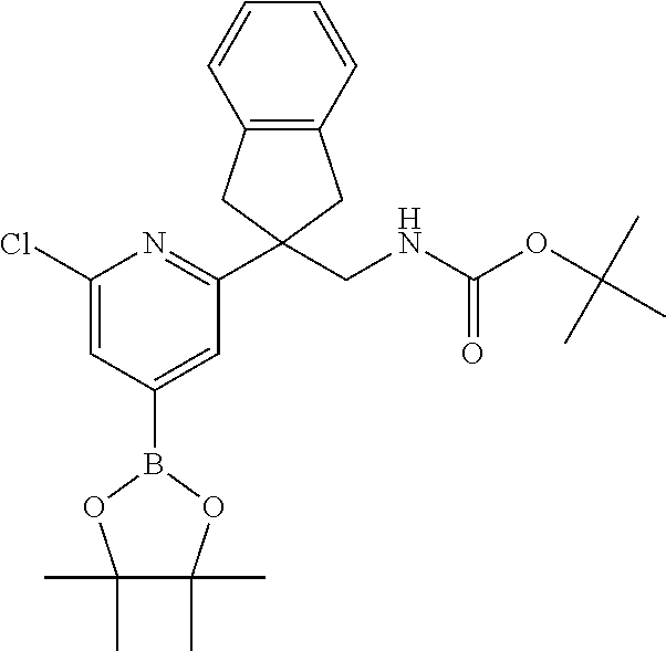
C1(Cl)=CC(B2OC(C)(C)C(C)(C)O2)=CC(C2(CNC(=O)OC(C)(C)C)CC3=C(C=CC=C3)C2)=N1
